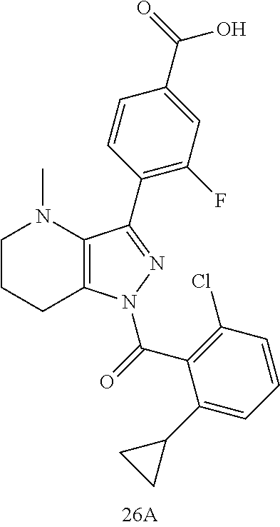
C12=C(N(C)CCC1)C(C1=C(F)C=C(C(=O)O)C=C1)=NN2C(=O)C1=C(Cl)C=CC=C1C1CC1
